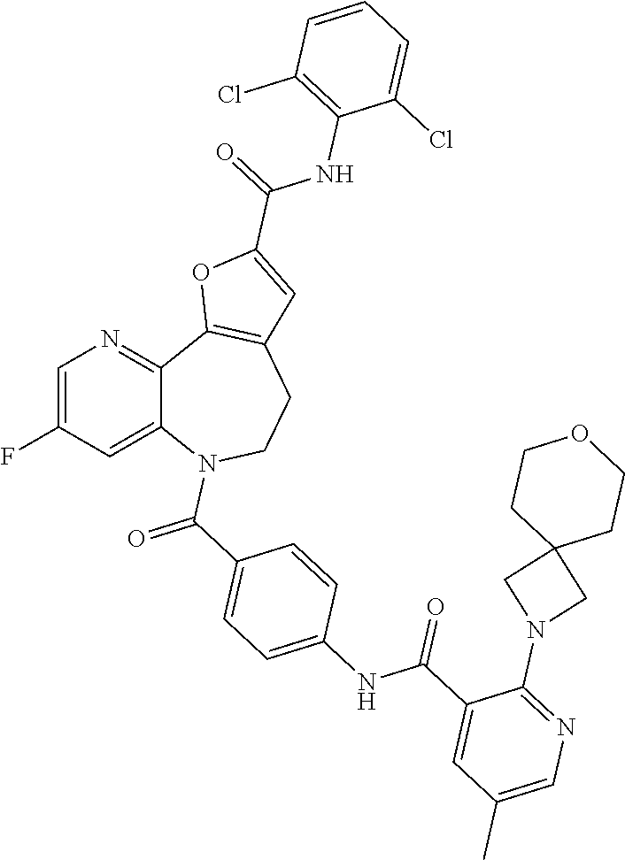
C1=C(F)C=C2C(=N1)C1=C(CCN2C(=O)C2=CC=C(NC(C3=CC(C)=CN=C3N3CC4(C3)CCOCC4)=O)C=C2)C=C(C(=O)NC2=C(Cl)C=CC=C2Cl)O1
